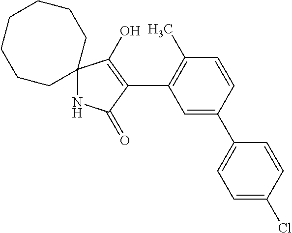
N1C(=O)C(C2=C(C)C=CC(C3=CC=C(Cl)C=C3)=C2)=C(O)C12CCCCCCC2
